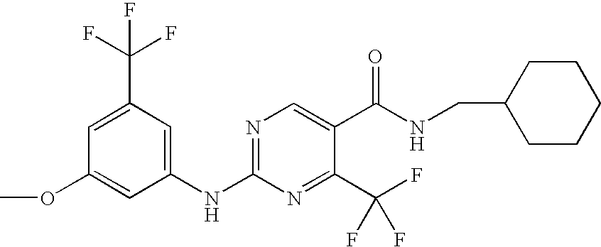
C1(NC2=NC=C(C(NCC3CCCCC3)=O)C(C(F)(F)F)=N2)=CC(C(F)(F)F)=CC(OC)=C1
